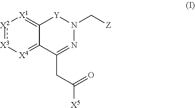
[X2]1:[X3][X4]=C2C(=[X1]1)[Y]N(C[Z])N=C2CC(=O)[X5]
